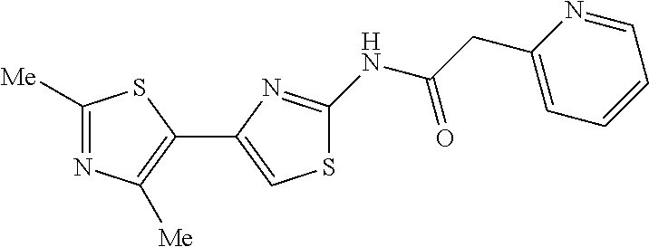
C1([Me])=NC([Me])=C(C2=CSC(NC(CC3=CC=CC=N3)=O)=N2)S1
